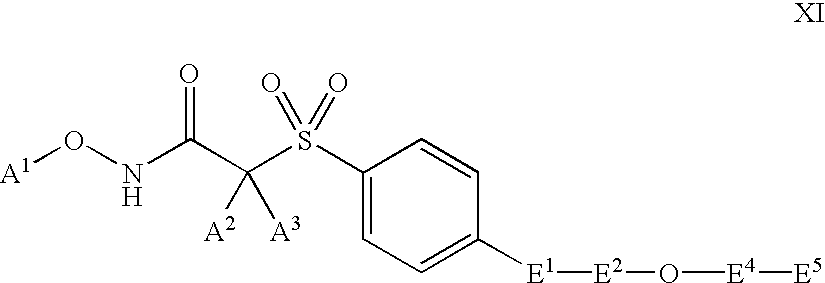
[A1]ONC(C(S(C1=CC=C([E1][E2]O[E4][E5])C=C1)(=O)=O)([A2])[A3])=O
